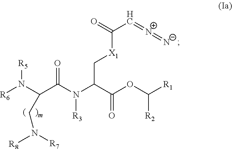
[R6]N(C(C(N(C(C(OC([R1])[R2])=O)C[X1]C(=O)C=[N+]=[N-])[R3])=O)CN([R8])[R7])[R5]
